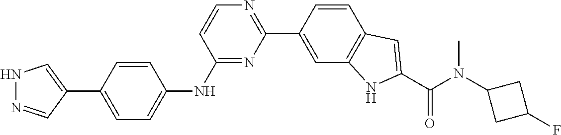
N1N=CC(C2=CC=C(NC3=NC(C4=CC5=C(C=C4)C=C(C(N(C)C4CC(F)C4)=O)N5)=NC=C3)C=C2)=C1
